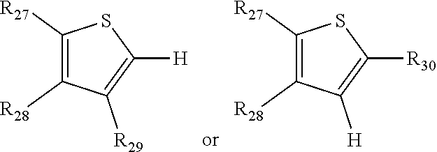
C1([R27])=C([R28])C([R29])=C([H])S1.C1([R27])=C([R28])C([H])=C([R30])S1
